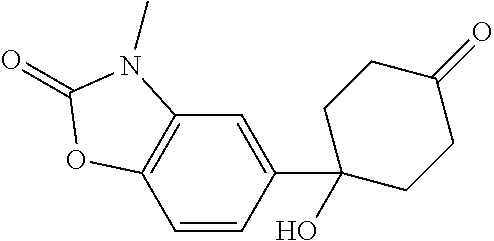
C12=C(C=CC(C3(O)CCC(=O)CC3)=C1)OC(=O)N2C
